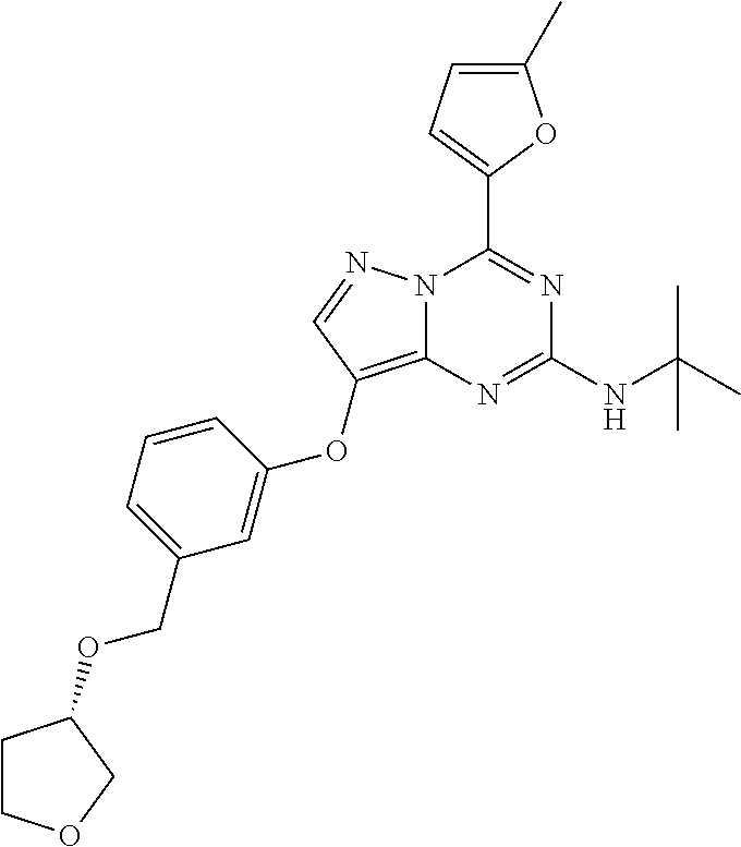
N12C(=C(OC3=CC(COC4CCOC4)=CC=C3)C=N1)N=C(NC(C)(C)C)N=C2C1=CC=C(C)O1
